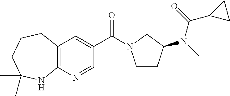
C(C1=CC2=C(N=C1)NC(C)(C)CCC2)(=O)N1CCC(N(C)C(=O)C2CC2)C1
